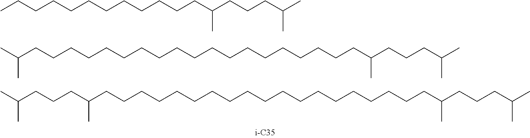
C(CCCCCCCCCCCC(CCCC(C)C)C)CCCCCCCC(CCCC(C)C)C.CCCCCCCCCCCCC(CCCC(C)C)C.C(CCCCCCCCCCCC(CCCC(C)C)C)CCCCCCCC(C)C
